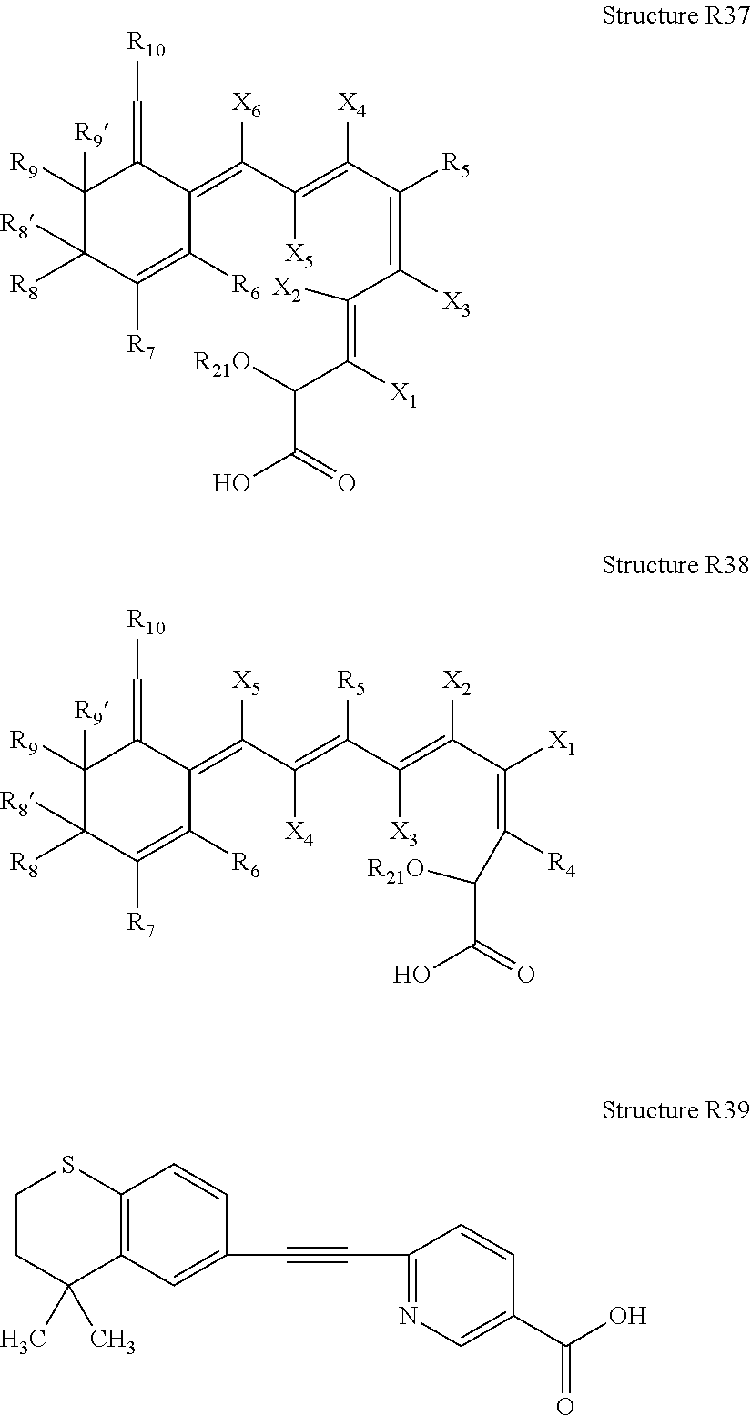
C1([R9])([R9])C([R8])([R8])C([R7])=C([R6])C(=C(C(=C(C([R5])=C([X3])C([X2])=C([X1])C([R21O])C(=O)O)[X4])[X5])[X6])C1=C[R10].C1([R9])([R9])C([R8])([R8])C([R7])=C([R6])C(=C(C(=C(C(=C(C([X1])=C([R4])C([R21O])C(=O)O)[X2])[X3])[R5])[X4])[X5])C1=C[R10].C1CC(C)(C)C2=C(S1)C=CC(C#CC1=NC=C(C(O)=O)C=C1)=C2
